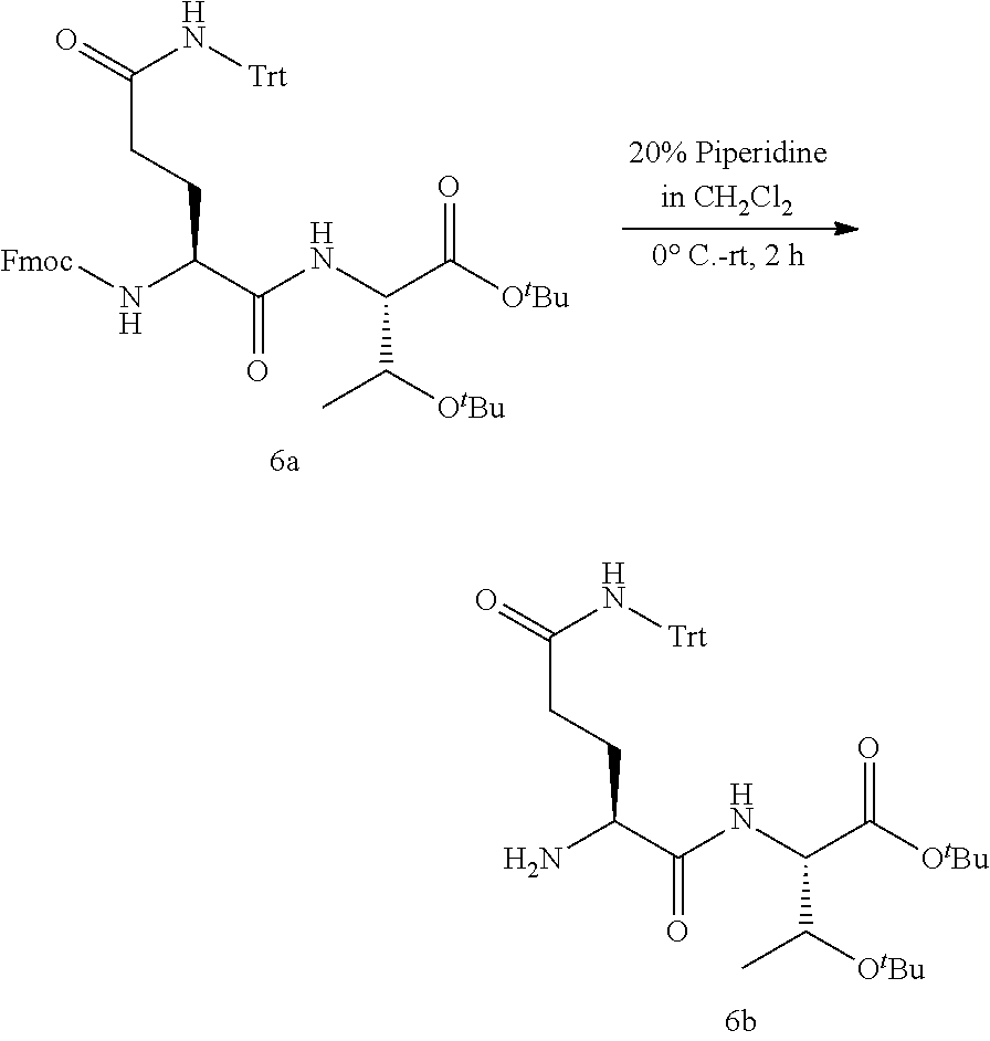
C(CCC(C(NC(C([OtBu])=O)C([OtBu])C)=O)N)(N[Trt])=O.C(CCC(C(NC(C([OtBu])=O)C([OtBu])C)=O)N[Fmoc])(N[Trt])=O
